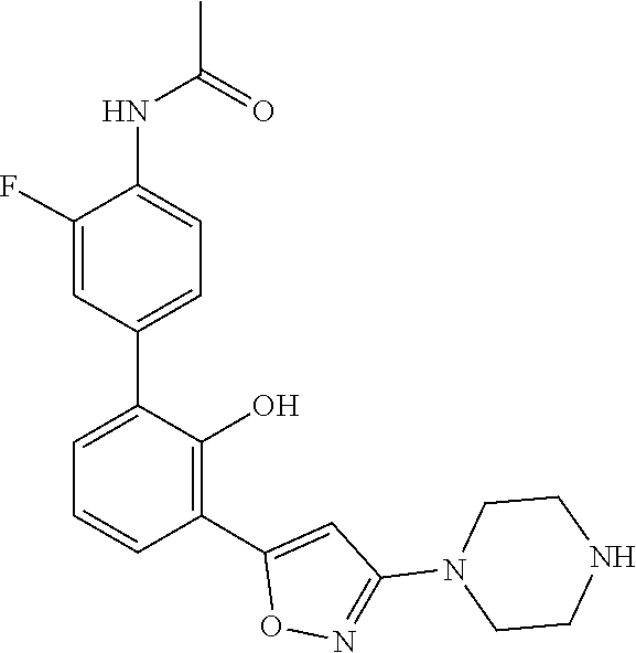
C1=C(F)C(NC(=O)C)=CC=C1C1=CC=CC(C2=CC(N3CCNCC3)=NO2)=C1O
